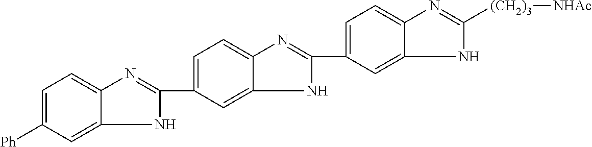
C1(C2=CC=C3N=C([(CH2)3][NHAc])NC3=C2)=NC2=CC=C(C3=NC4=CC=C([Ph])C=C4N3)C=C2N1
